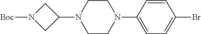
C1CN(C2=CC=C(Br)C=C2)CCN1C1CN([Boc])C1
